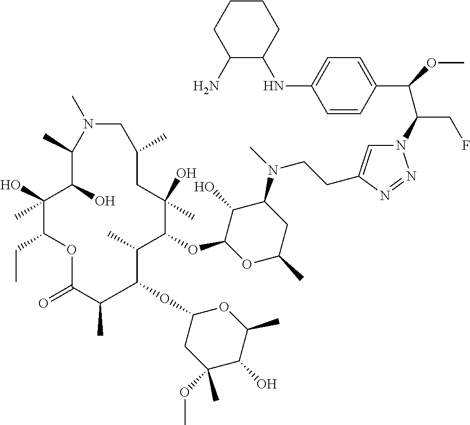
C1(C(OC)C(CF)N2C=C(CCN(C3C(O)C(OC4C(C)C(OC5CC(OC)(C)C(O)C(C)O5)C(C)C(=O)OC(CC)C(O)(C)C(O)C(C)N(C)CC(C)CC4(O)C)OC(C)C3)C)N=N2)=CC=C(NC2CCCCC2N)C=C1
